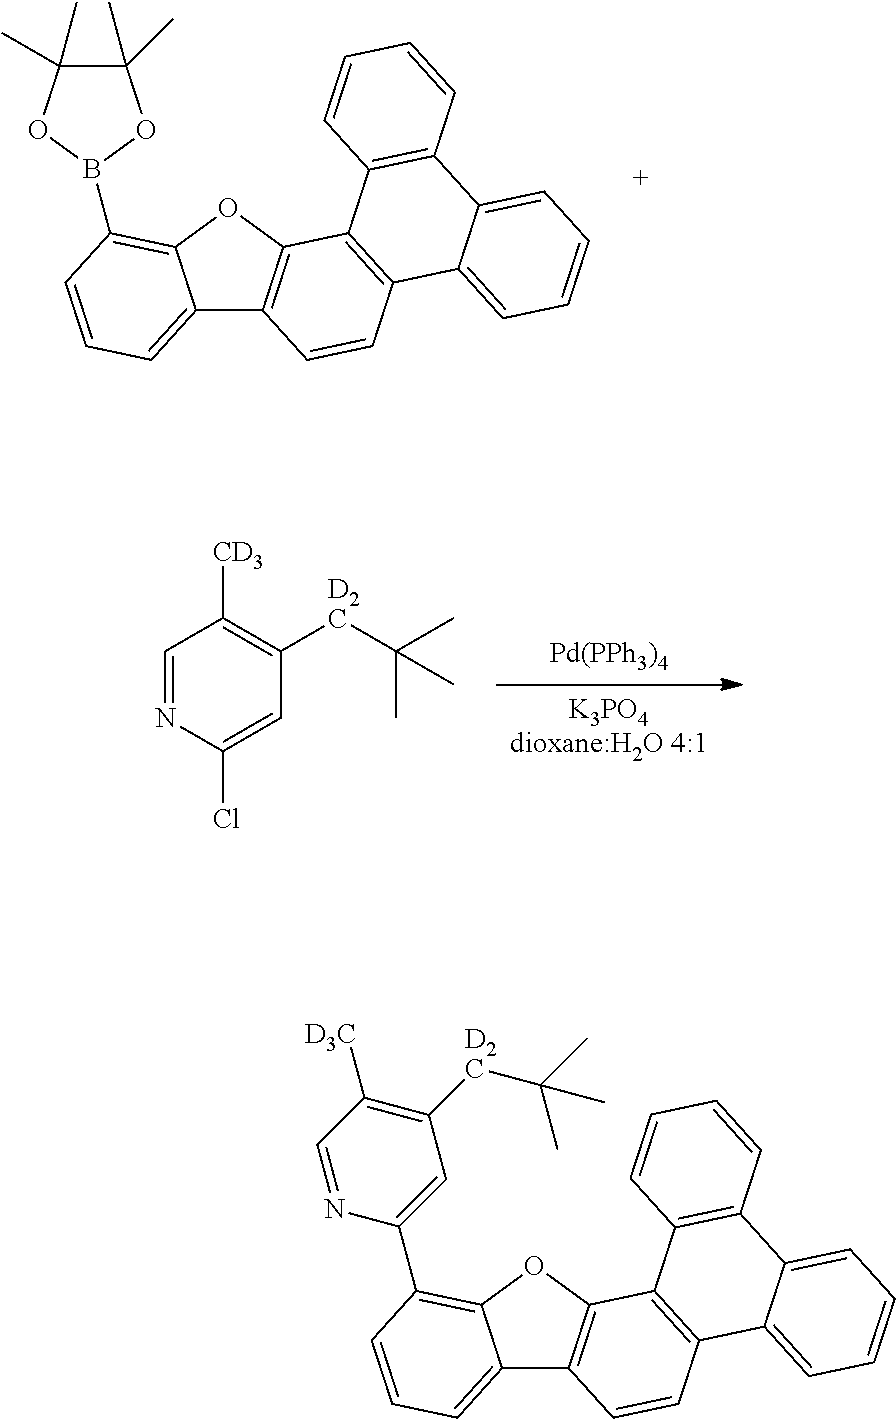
C12=CC=CC(B3OC(C)(C)C(C)(C)O3)=C1OC1=C2C=CC2=C1C1=C(C3=CC=CC=C23)C=CC=C1.[K3PO4dioxane:H2O 4:1].[Pd(PPh3)4].C1=NC(Cl)=CC([D2C]C(C)(C)C)=C1[CD3].C12=CC=CC(C3=CC([D2C]C(C)(C)C)=C([D3C])C=N3)=C1OC1=C2C=CC2=C1C1=C(C3=CC=CC=C23)C=CC=C1
